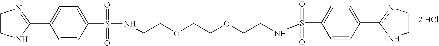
C1(C2=CC=C(S(=O)(=O)NCCOCCOCCNS(=O)(=O)C3=CC=C(C4=NCCN4)C=C3)C=C2)=NCCN1.[2 HCl]
